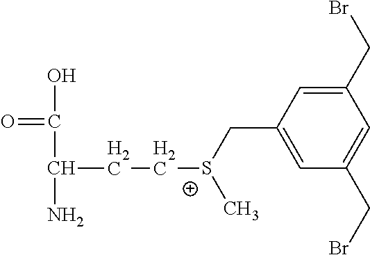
C1(CBr)=CC(C[S+](CCC(C(O)=O)N)C)=CC(CBr)=C1
